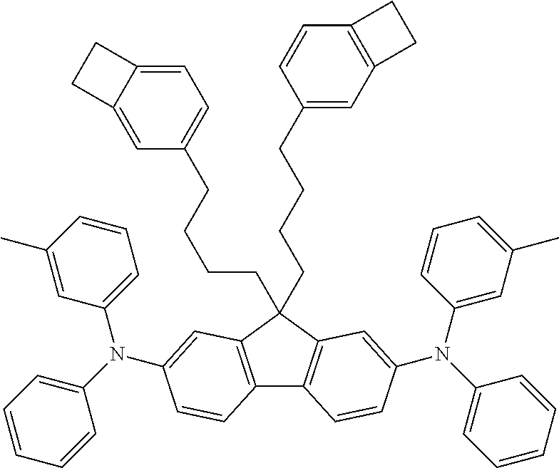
C12=C(C(CCCCC3=CC=C4C(=C3)CC4)(CCCCC3=CC4=C(C=C3)CC4)C3=C1C=CC(N(C1=CC(C)=CC=C1)C1=CC=CC=C1)=C3)C=C(N(C1=CC=CC(C)=C1)C1=CC=CC=C1)C=C2
